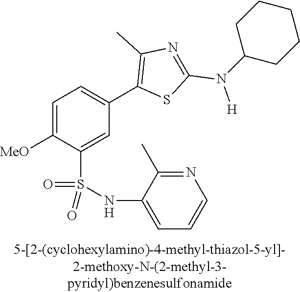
C1=C([MeO])C(S(NC2=CC=CN=C2C)(=O)=O)=CC(C2=C(C)N=C(N(C3CCCCC3)[H])S2)=C1
